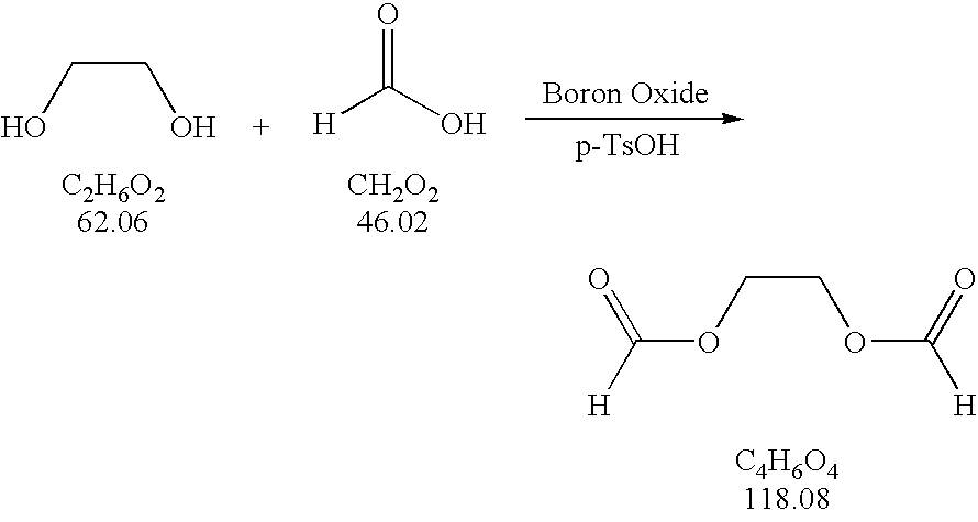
C(CO)O.O=C(O)[H].C(COC([H])=O)OC([H])=O
